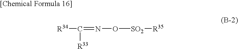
[R34]C(=NO[SO2][R35])[R33]
